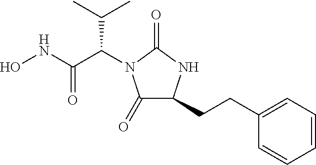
ONC(C(C(C)C)N1C(=O)C(CCC2=CC=CC=C2)NC1=O)=O
